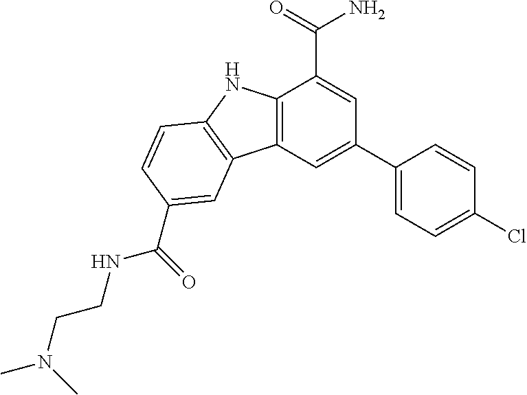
C12=C(C=C(C3=CC=C(Cl)C=C3)C=C1C(=O)N)C1=C(N2)C=CC(C(NCCN(C)C)=O)=C1
